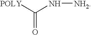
C(N[NH2])([POLY])=O
